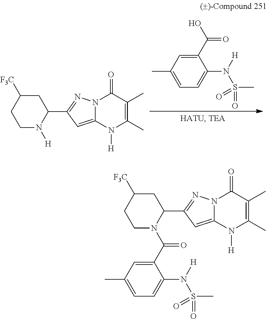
C1C([F3C])CCN([H])C1C1=NN2C(=C1)N([H])C(C)=C(C)C2=O.C1(C(O)=O)=CC(C)=CC=C1N([H])S(C)(=O)=O.C1C([F3C])CCN(C(C2=CC(C)=CC=C2N([H])S(C)(=O)=O)=O)C1C1=NN2C(=C1)N([H])C(C)=C(C)C2=O
